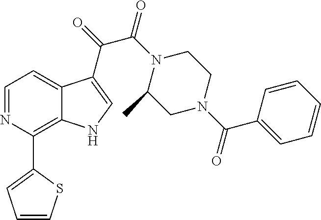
C1(C2=C3C(=CC=N2)C(C(=O)C(N2C(C)CN(C(C4=CC=CC=C4)=O)CC2)=O)=CN3)=CC=CS1
